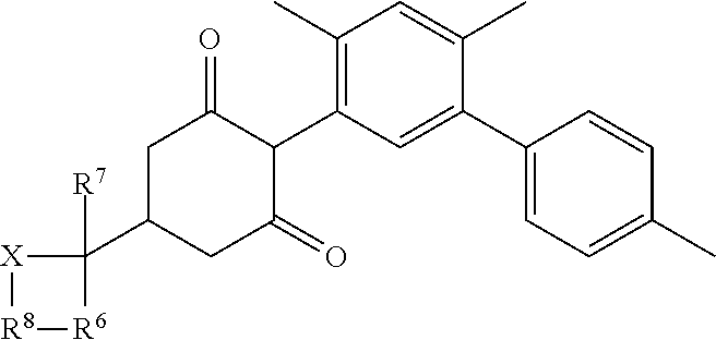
[X]1[R8][R6]C1(C1CC(=O)C(C2=C(C)C=C(C)C(C3=CC=C(C)C=C3)=C2)C(=O)C1)[R7]
